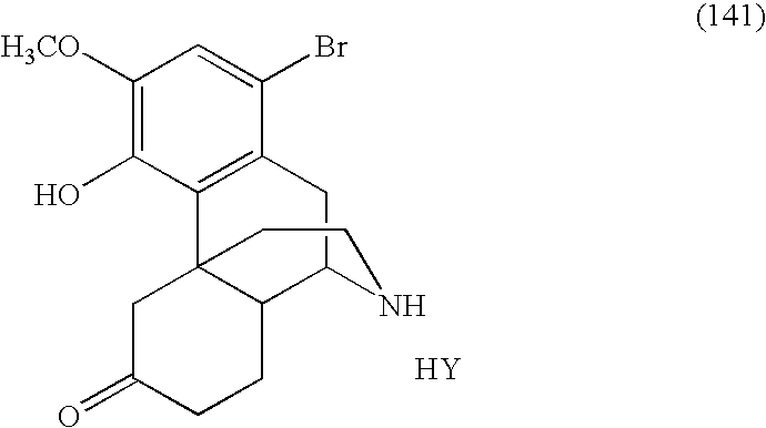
C1([H3CO])=C(O)C2=C(C(Br)=C1)CC1C3C2(CC(=O)CC3)CCN1.[Y]
